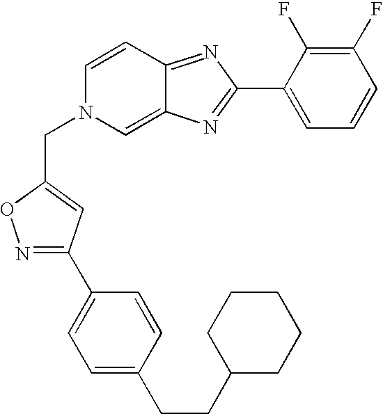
C1(C2=NC3=CN(CC4=CC(C5=CC=C(CCC6CCCCC6)C=C5)=NO4)C=CC3=N2)=CC=CC(F)=C1F
